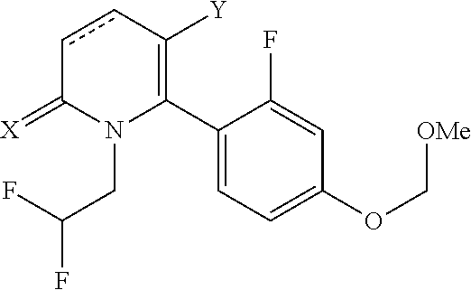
C1(C2=C([Y])ccC(=[X])N2CC(F)F)=CC=C(OC[OMe])C=C1F
